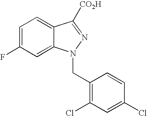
C1=C(F)C=C2C(=C1)C([CO2H])=NN2CC1=C(Cl)C=C(Cl)C=C1
